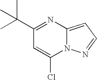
C1(C(C)(C)C)=NC2=CC=NN2C(Cl)=C1
